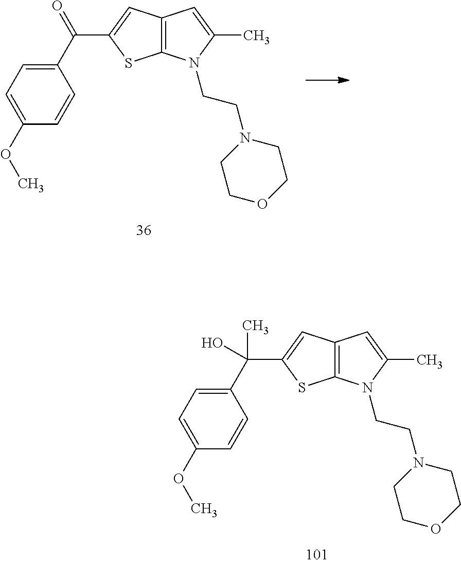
C1(C(C2=CC3=C(S2)N(CCN2CCOCC2)C(C)=C3)(O)C)=CC=C(OC)C=C1.C1(C(=O)C2=CC3=C(S2)N(CCN2CCOCC2)C(C)=C3)=CC=C(OC)C=C1
